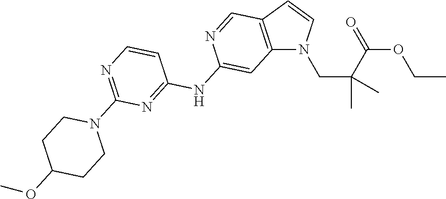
C(C(C(OCC)=O)(C)C)N1C2=C(C=C1)C=NC(NC1=NC(N3CCC(OC)CC3)=NC=C1)=C2
